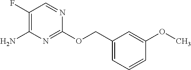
C1(F)=C(N)N=C(OCC2=CC=CC(OC)=C2)N=C1
